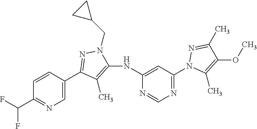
C1=C(C2=NN(CC3CC3)C(NC3=CC(N4C(C)=C(OC)C(C)=N4)=NC=N3)=C2C)C=CC(C(F)F)=N1
